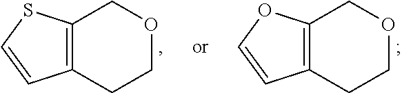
C12=C(CCOC1)C=CS2.C12=C(CCOC1)C=CO2
